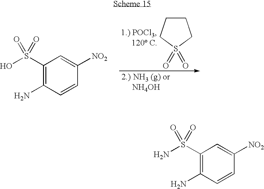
C1(S(O)(=O)=O)=C(N)C=CC([NO2])=C1.C1CCS(=O)(=O)C1.C1(S(N)(=O)=O)=C(N)C=CC([NO2])=C1
